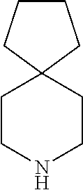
C1CNCCC12CCCC2
